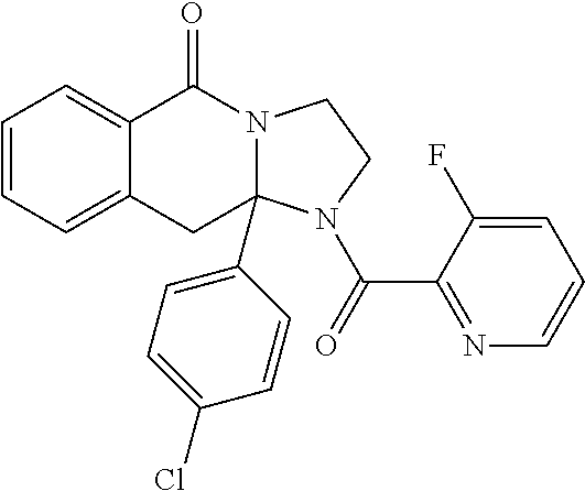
C1=CC=C2C(=C1)C(=O)N1CCN(C(=O)C3=NC=CC=C3F)C1(C1=CC=C(Cl)C=C1)C2
